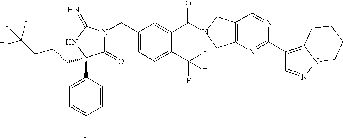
C(C1=CC=C(C(F)(F)F)C(C(=O)N2CC3=C(C2)N=C(C2=C4N(N=C2)CCCC4)N=C3)=C1)N1C(=O)C(C2=CC=C(F)C=C2)(CCCC(F)(F)F)NC1=N
